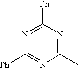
N1=C([Ph])N=C(C)N=C1[Ph]
